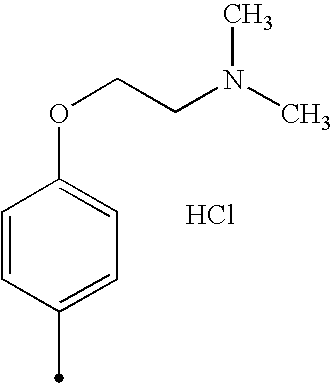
C1=CC(C)=CC=C1OCCN(C)C.Cl
